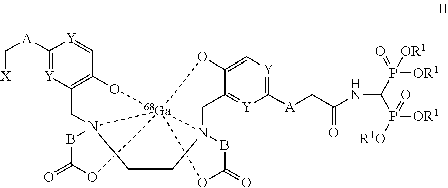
C1([A]C[X])=[Y]C2=C(C=[Y]1)O[Ga]1345N(C2)(BC(=O)O1)CCN3(CC1=[Y]C([A]CC(NC(P([R1O])([OR1])=O)P([OR1])(=O)[OR1])=O)=[Y]C=C1O4)BC(=O)O5
